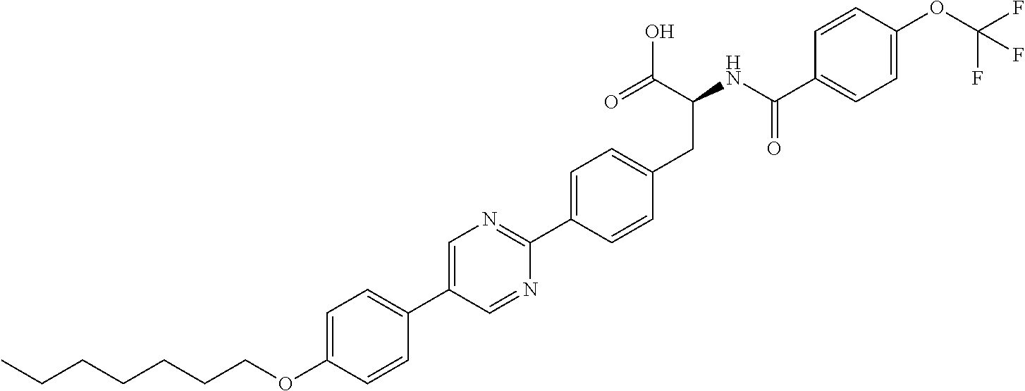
C(OC1=CC=C(C2=CN=C(C3=CC=C(CC(NC(C4=CC=C(OC(F)(F)F)C=C4)=O)C(O)=O)C=C3)N=C2)C=C1)CCCCCC
